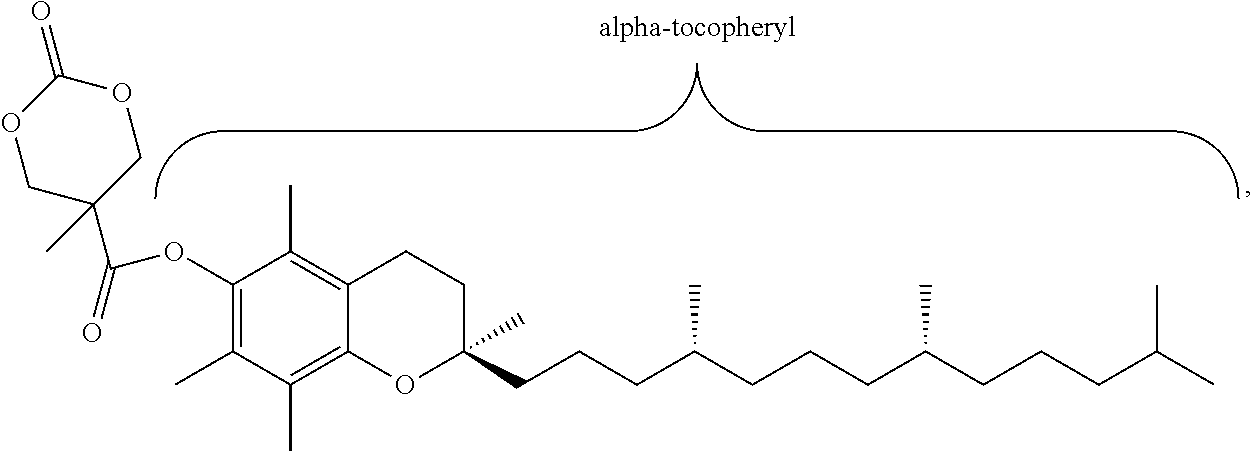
C1(OC(C2(C)COC(=O)OC2)=O)=C(C)C(C)=C2C(=C1C)CCC(CCCC(CCCC(CCCC(C)C)C)C)(C)O2
